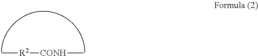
C[R2][CONH]C
